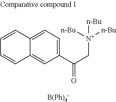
C1(C(C[N+]([n-Bu])([n-Bu])[n-Bu])=O)=CC=C2C(=C1)C=CC=C2
